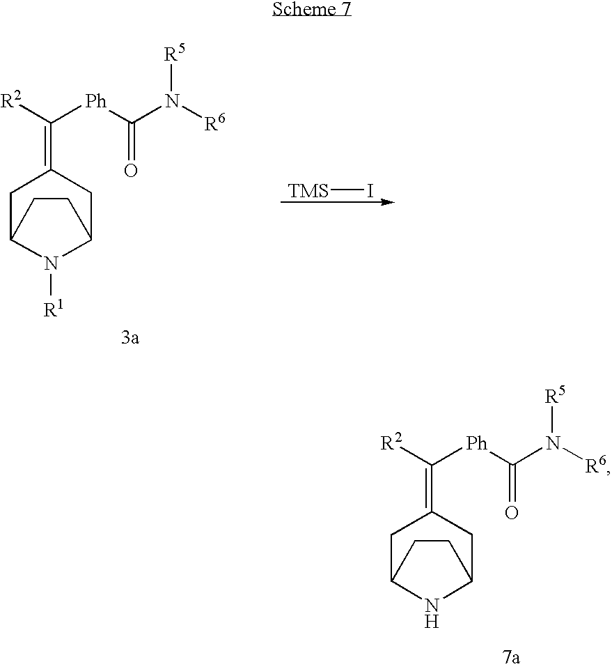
C1C2N([R1])C(CC1=C([R2])[Ph]C(N([R6])[R5])=O)CC2.[TMS]I.C1C2NC(CC1=C([R2])[Ph]C(N([R6])[R5])=O)CC2
